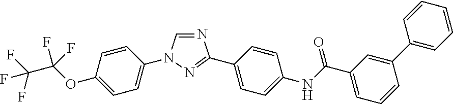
N1=CN(C2=CC=C(OC(F)(F)C(F)(F)F)C=C2)N=C1C1=CC=C(NC(C2=CC=CC(C3=CC=CC=C3)=C2)=O)C=C1
